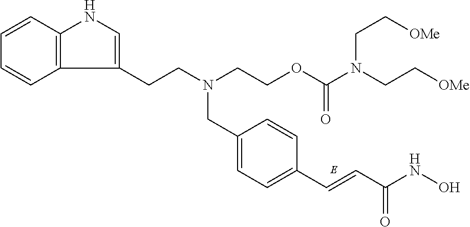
C1=C(CN(CCC2=CNC3=C2C=CC=C3)CCOC(N(CC[OMe])CC[OMe])=O)C=CC(C=CC(NO)=O)=C1
